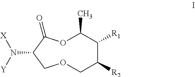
O1C(C)C([R1])C([R2])COCC(N([Y])[X])C1=O
